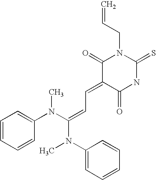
C=CCN1C(=O)C(=CC=C(N(C)C2=CC=CC=C2)N(C2=CC=CC=C2)C)C(=O)NC1=S
